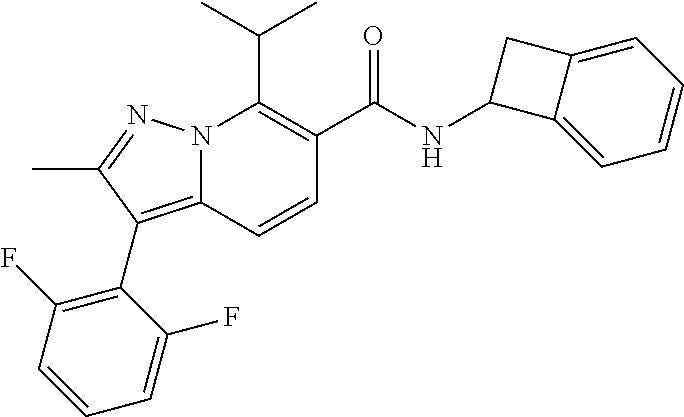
CC(C)C1=C(C(NC2C3=CC=CC=C3C2)=O)C=CC2=C(C3=C(F)C=CC=C3F)C(C)=NN12
